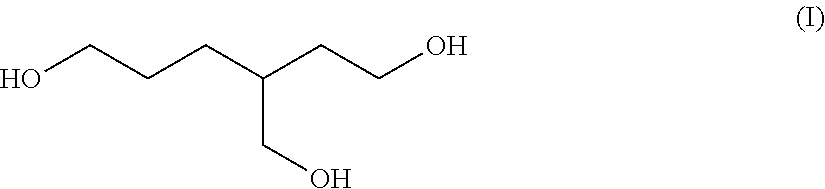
OCCCC(CCO)CO
